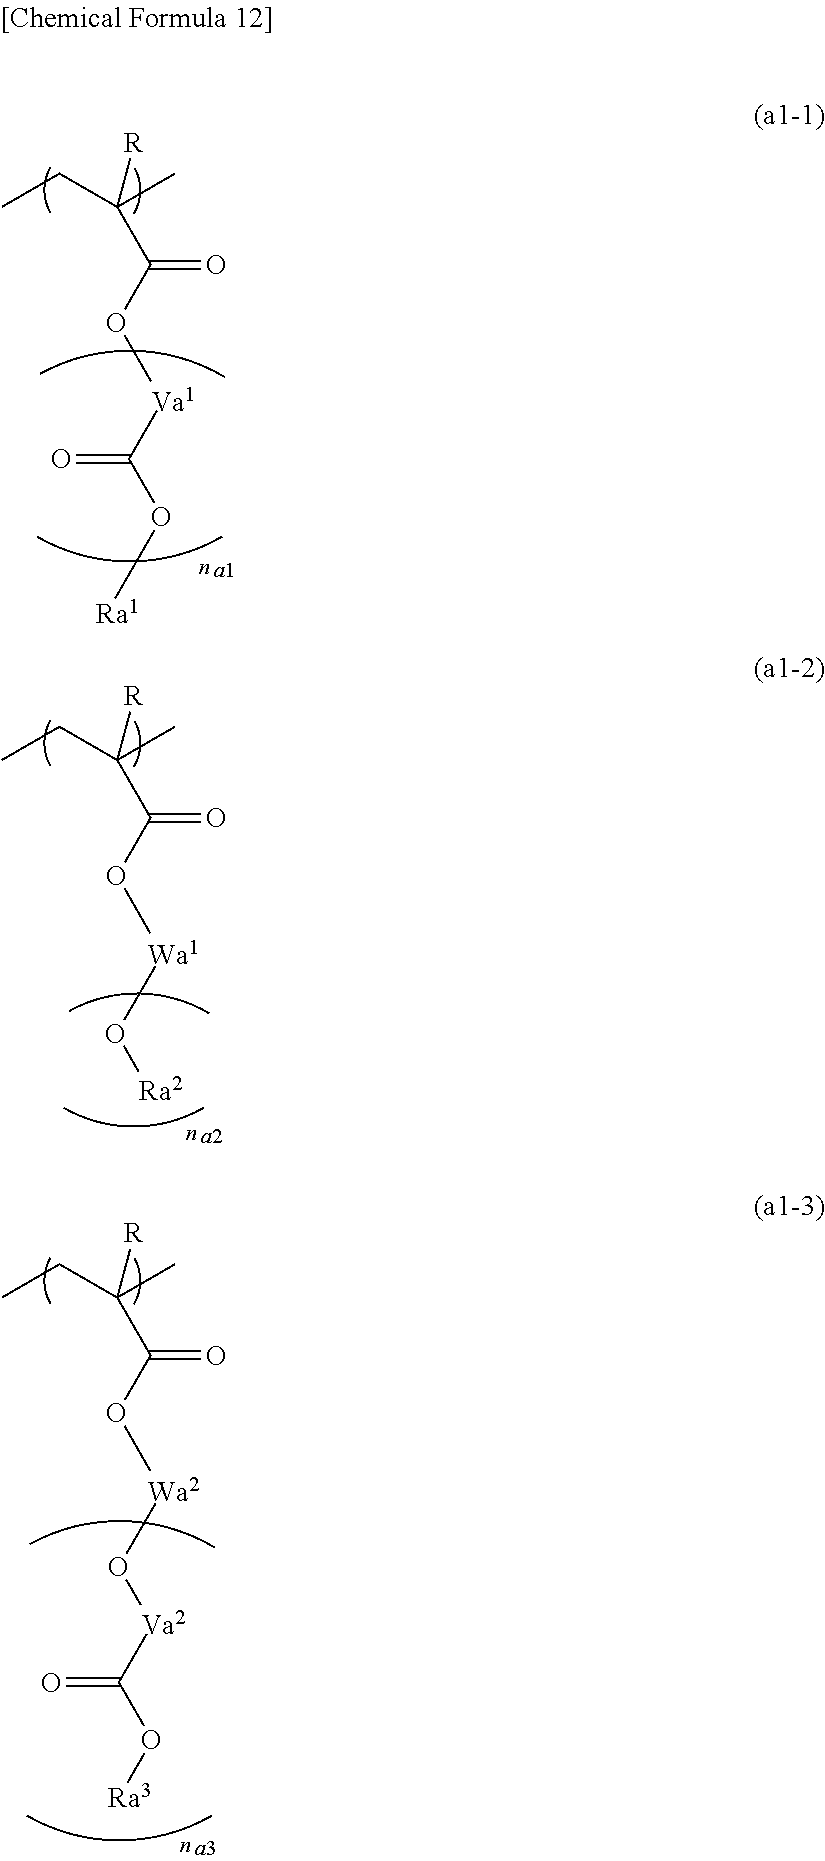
CCC(C)([R])C(O[Va1]C(O[Ra1])=O)=O.CCC(C)([R])C(O[Wa1]O[Ra2])=O.CCC(C)([R])C(O[Wa2]O[Va2]C(O[Ra3])=O)=O
